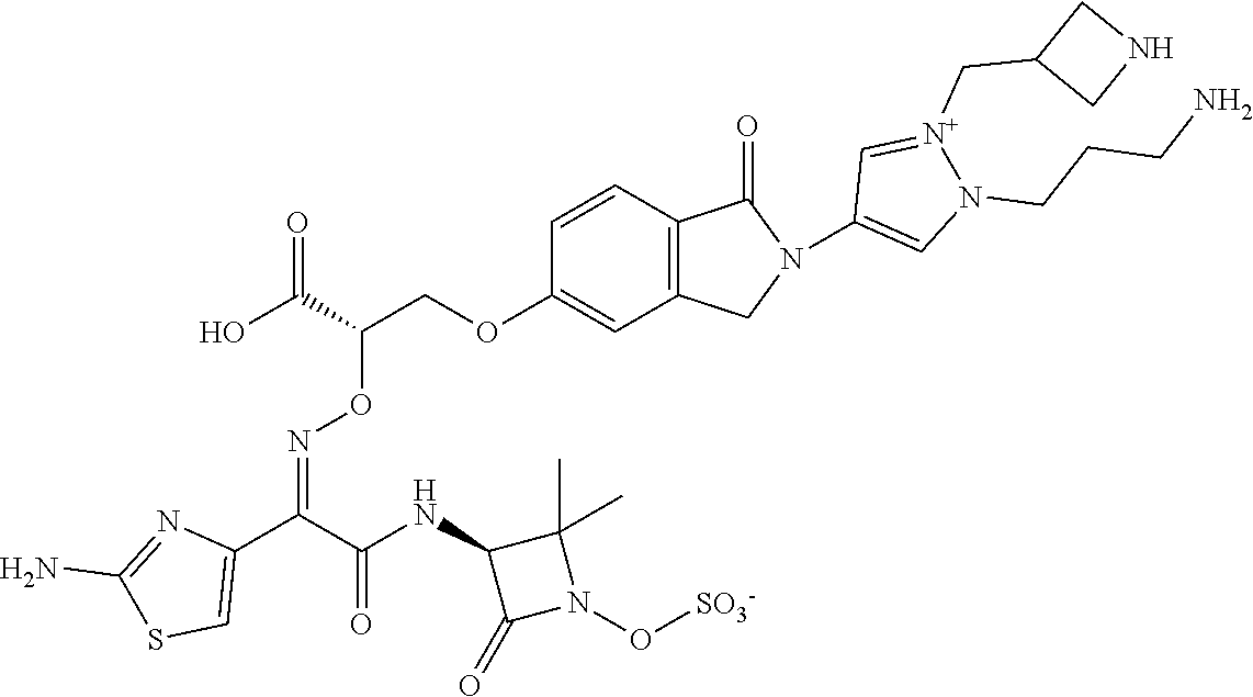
C12=C(C=CC(OCC(C(O)=O)ON=C(C3=CSC(N)=N3)C(NC3C(=O)N(O[SO3-])C3(C)C)=O)=C1)C(=O)N(C1=CN(CCCN)[N+](CC3CNC3)=C1)C2
